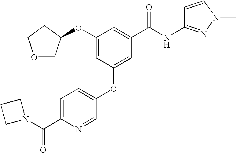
C1(OC2COCC2)=CC(OC2=CC=C(C(N3CCC3)=O)N=C2)=CC(C(NC2=NN(C)C=C2)=O)=C1
